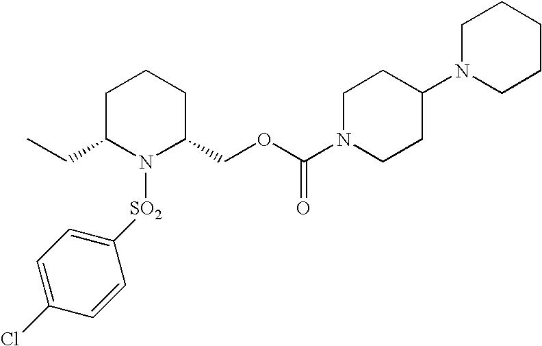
C1C(CC)N([SO2]C2=CC=C(Cl)C=C2)C(COC(N2CCC(N3CCCCC3)CC2)=O)CC1
